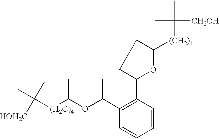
CC([(H2C)4]C1OC(C2=C(C3OC([(CH2)4]C(C)([CH2OH])C)CC3)C=CC=C2)CC1)(C)[HOH2C]
